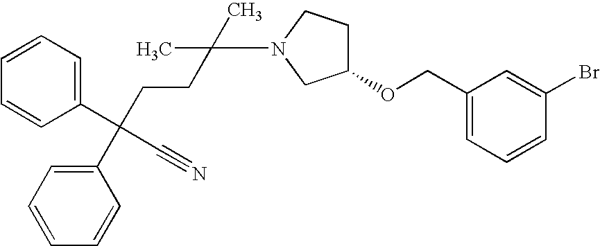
C1=CC=C(C(CCC(N2CC(OCC3=CC=CC(Br)=C3)CC2)(C)C)(C2=CC=CC=C2)C#N)C=C1
